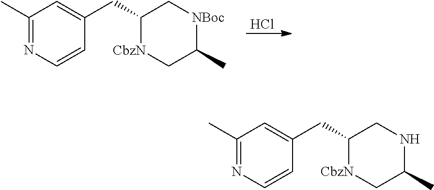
Cl.C1(CC2=CC(C)=NC=C2)[CbzN]CC(C)[NBoc]C1.C1(CC2=CC(C)=NC=C2)[CbzN]CC(C)NC1
